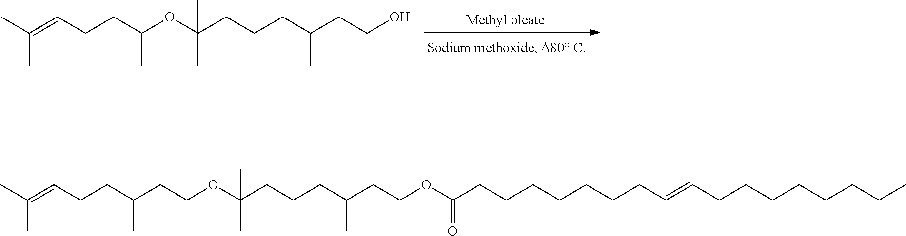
CC(=CCCC(C)OC(CCCC(CCO)C)(C)C)C.CC(=CCCC(CCOC(CCCC(CCOC(CCCCCCCC=CCCCCCCCC)=O)C)(C)C)C)C
